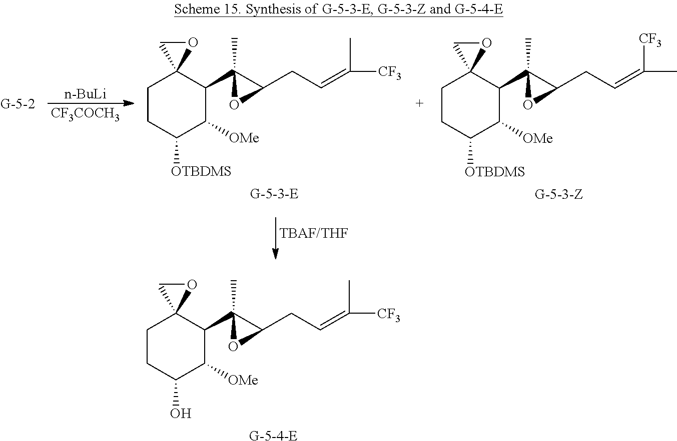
[n-BuLi].[CF3COCH3].C1CC([OTBDMS])C([OMe])C(C2(C)C(CC=C(C)[CF3])O2)C12OC2.[G-5-3-E].C1CC([OTBDMS])C([OMe])C(C2(C)C(CC=C([CF3])C)O2)C12OC2.[G-5-3-Z].C1CC(O)C([OMe])C(C2(C)C(CC=C(C)[CF3])O2)C12OC2.[G-5-4-E]
